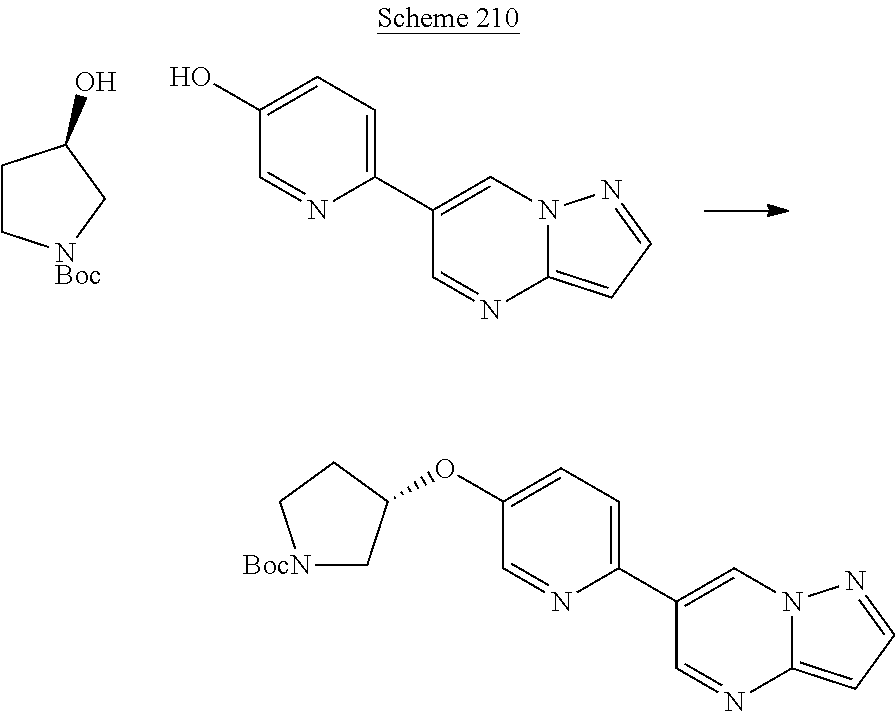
OC1=CC=C(C2=CN3C(=CC=N3)N=C2)N=C1.C1C[NBoc]CC1O.O(C1=CC=C(C2=CN3C(=CC=N3)N=C2)N=C1)C1C[BocN]CC1
